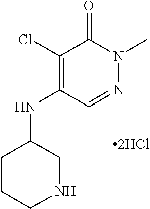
C1(Cl)=C(NC2CCCNC2)C=NN(C)C1=O
